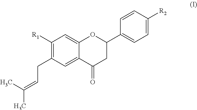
C1([R1])=C(CC=C(C)C)C=C2C(=C1)OC(C1=CC=C([R2])C=C1)CC2=O
